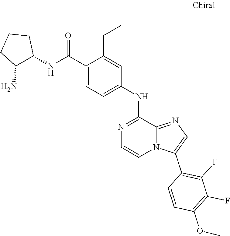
O(C1=C(F)C(F)=C(C2=CN=C3N2C=CN=C3NC2=CC=C(C(NC3C(N)CCC3)=O)C(CC)=C2)C=C1)C
